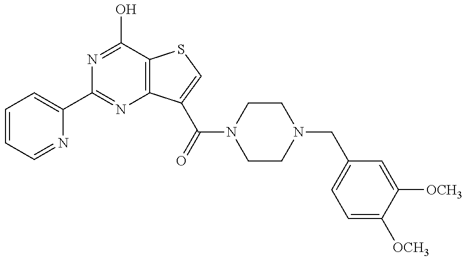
C1=CC=NC(C2=NC3=C(C(O)=N2)SC=C3C(=O)N2CCN(CC3=CC=C([OCH3])C([OCH3])=C3)CC2)=C1
